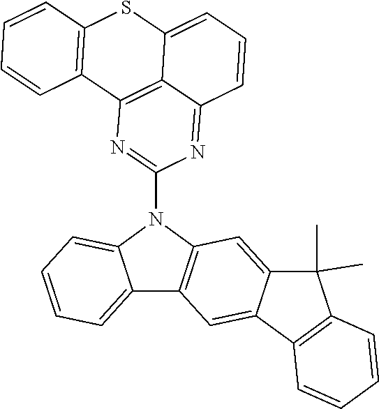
C12=CC=CC=C1N(C1=NC3=C4C(=N1)C=CC=C4SC1=C3C=CC=C1)C1=C2C=C2C(=C1)C(C)(C)C1=C2C=CC=C1
